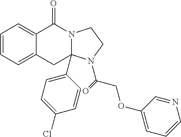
C1=CC=C2C(=C1)C(=O)N1C(C3=CC=C(Cl)C=C3)(C2)N(C(=O)COC2=CC=CN=C2)CC1
